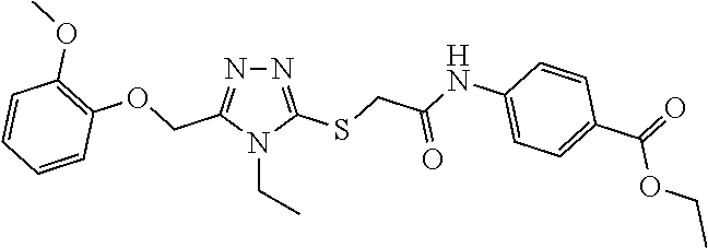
N1=C(SCC(NC2=CC=C(C(=O)OCC)C=C2)=O)N(CC)C(COC2=C(OC)C=CC=C2)=N1
